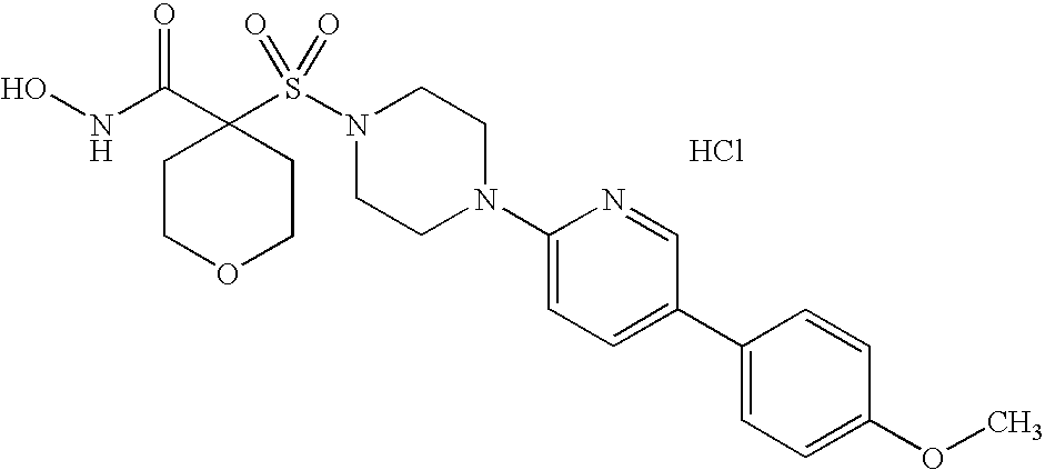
ONC(C1(S(N2CCN(C3=CC=C(C4=CC=C(OC)C=C4)C=N3)CC2)(=O)=O)CCOCC1)=O.Cl
